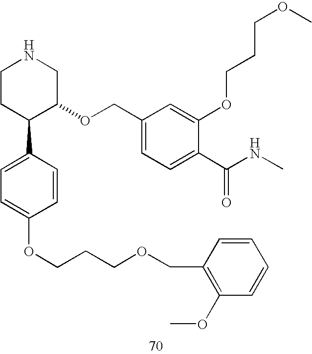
C1CC(C2=CC=C(OCCCOCC3=C(OC)C=CC=C3)C=C2)C(OCC2=CC=C(C(NC)=O)C(OCCCOC)=C2)CN1
